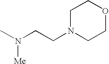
C1N(CCN(C)[Me])CCOC1
